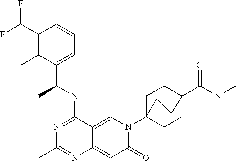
C12=CN(C34CCC(C(N(C)C)=O)(CC3)CC4)C(=O)C=C1N=C(C)N=C2NC(C1=CC=CC(C(F)F)=C1C)C
